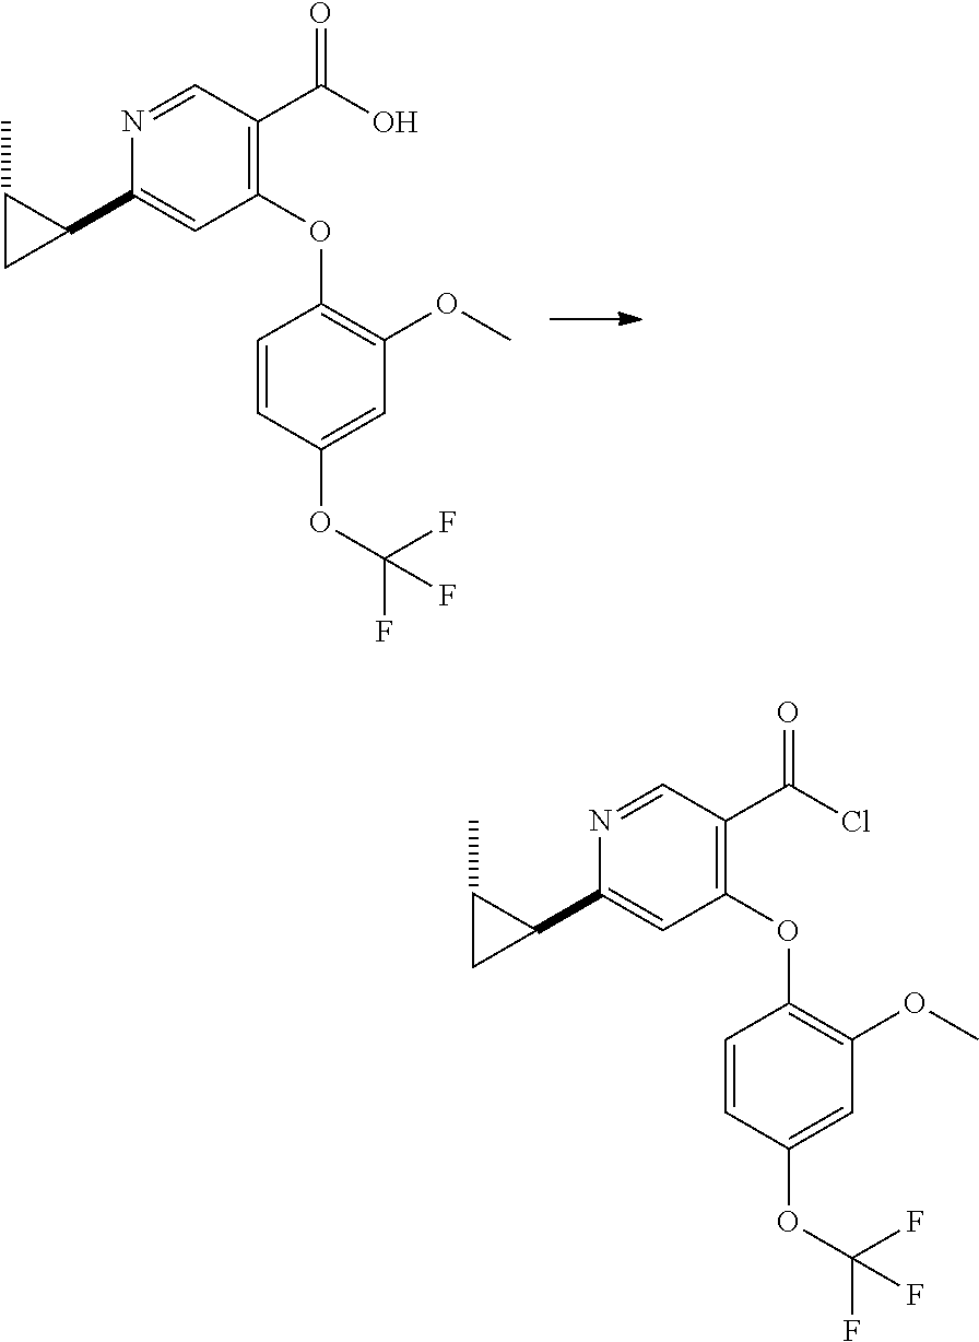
C1=NC(C2C(C)C2)=CC(OC2=C(OC)C=C(OC(F)(F)F)C=C2)=C1C(=O)O.C1=NC(C2C(C)C2)=CC(OC2=C(OC)C=C(OC(F)(F)F)C=C2)=C1C(=O)Cl
